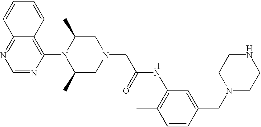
C1=NC(N2C(C)CN(CC(NC3=C(C)C=CC(CN4CCNCC4)=C3)=O)CC2C)=C2C(=N1)C=CC=C2
